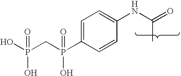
C1=C(P(CP(O)(O)=O)(O)=O)C=CC(NC(=O)C)=C1
